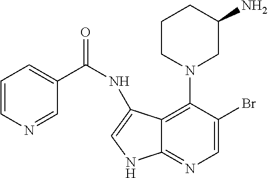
C1=C(Br)C(N2CC(N)CCC2)=C2C(=N1)NC=C2NC(=O)C1=CC=CN=C1
